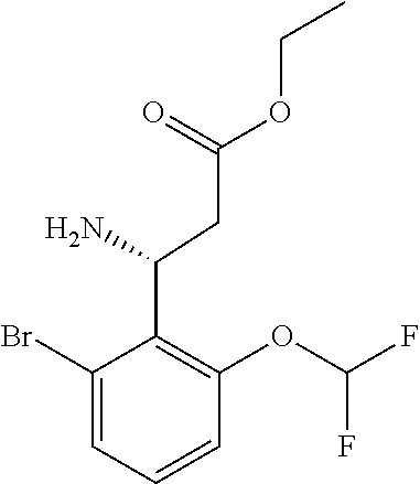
C1(Br)=CC=CC(OC(F)F)=C1C(CC(OCC)=O)N
